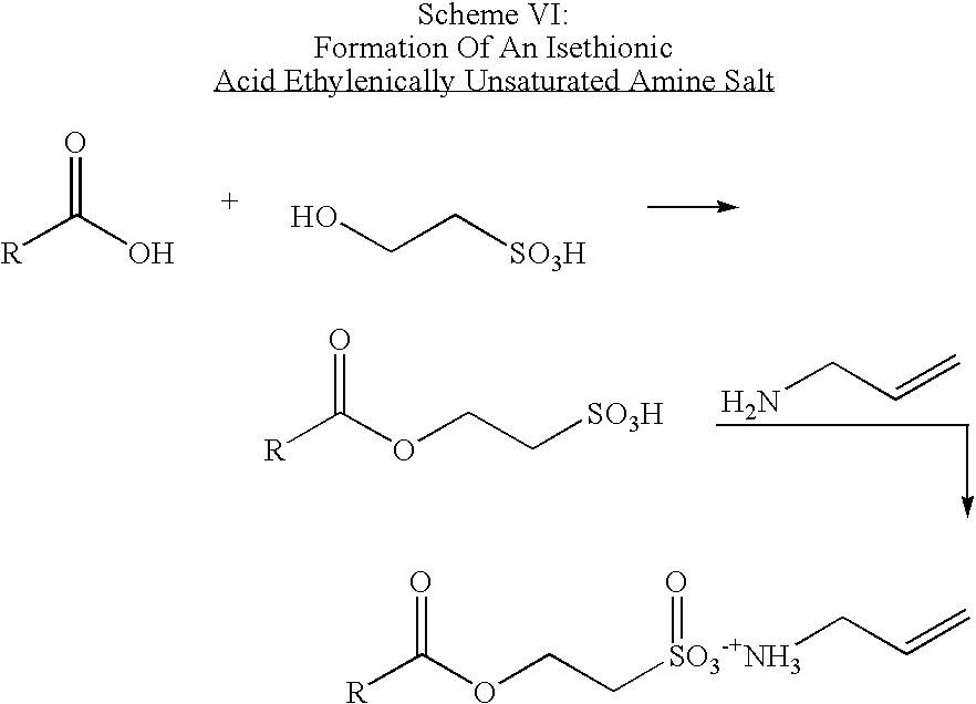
NCC=C.[R]C(OCC[SO3H])=O.[R]C(O)=O.OCC[SO3H].[R]C(OCC[SO3-+NH3](=O)CC=C)=O
